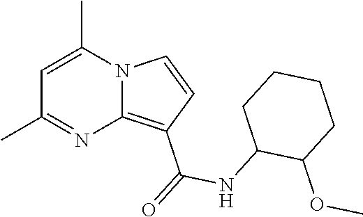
C1=C(C)N2C(=C(C(=O)NC3C(OC)CCCC3)C=C2)N=C1C
